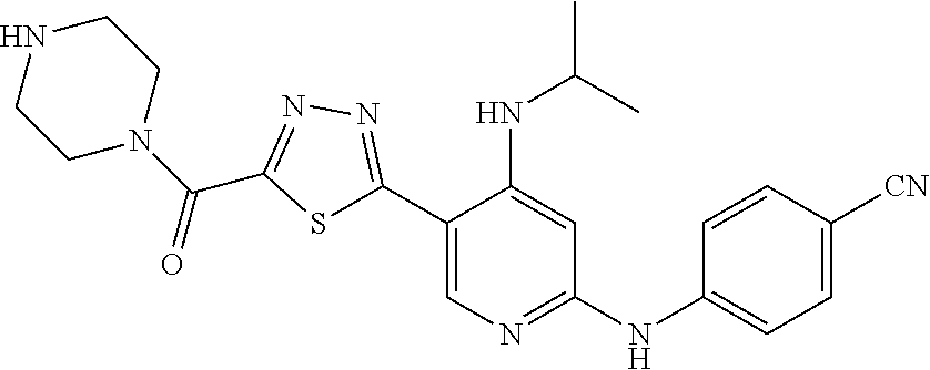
C(C1=NN=C(C2=CN=C(NC3=CC=C([CN])C=C3)C=C2NC(C)C)S1)(N1CCNCC1)=O
